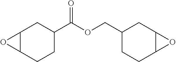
O=C(OCC1CCC2C(C1)O2)C1CC2C(CC1)O2
